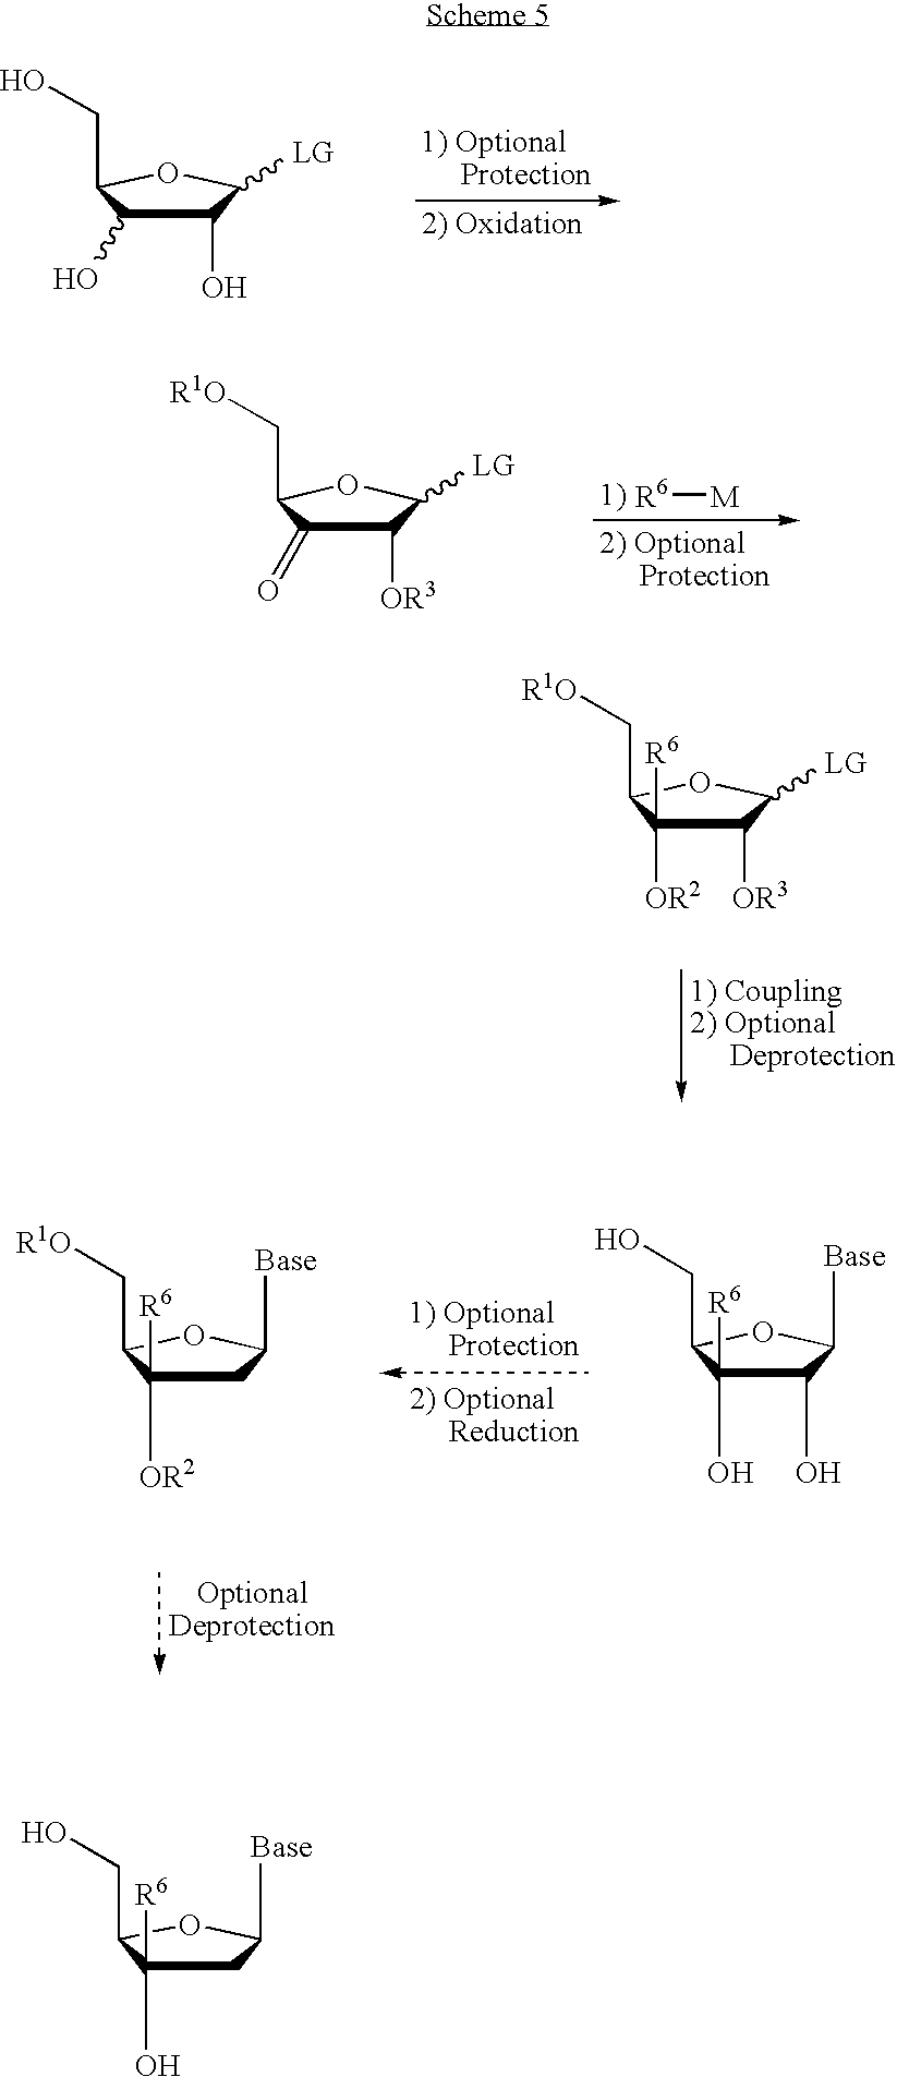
C1(O)C(O)([R6])C(CO)OC1[Base].C1C([OR2])([R6])C(C[R1O])OC1[Base].C1(O)C(O)C(CO)OC1[LG].C1([OR3])C(=O)C(C[R1O])OC1[LG].[R6][M].C1([OR3])C([OR2])([R6])C(C[R1O])OC1[LG].C1C(O)([R6])C(CO)OC1[Base]
